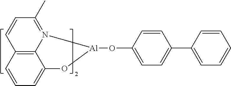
O1C2=CC=CC3=C2N(=C(C)C=C3)[Al]1OC1=CC=C(C2=CC=CC=C2)C=C1
